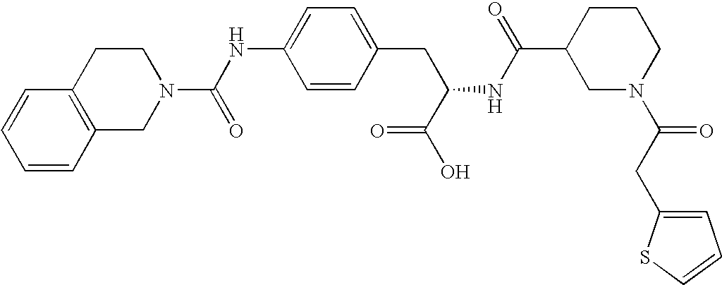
C1=CC2=C(C=C1)CCN(C(NC1=CC=C(CC(NC(C3CN(C(CC4=CC=CS4)=O)CCC3)=O)C(O)=O)C=C1)=O)C2
